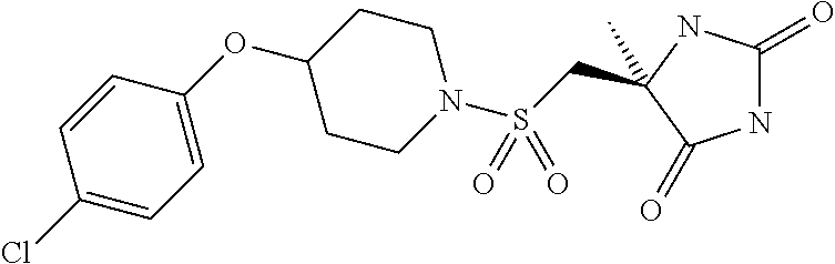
C(S(N1CCC(OC2=CC=C(Cl)C=C2)CC1)(=O)=O)C1(C)NC(=O)NC1=O
